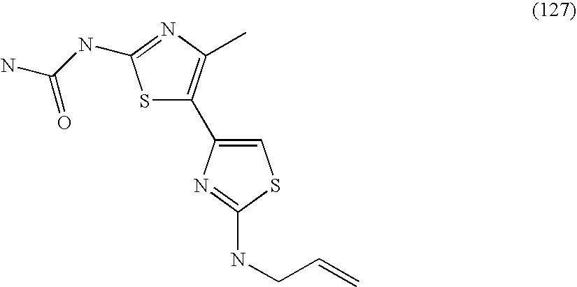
S1C(C2=CSC(NCC=C)=N2)=C(C)N=C1NC(N)=O
